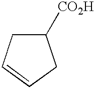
C1([CO2H])CC=CC1
